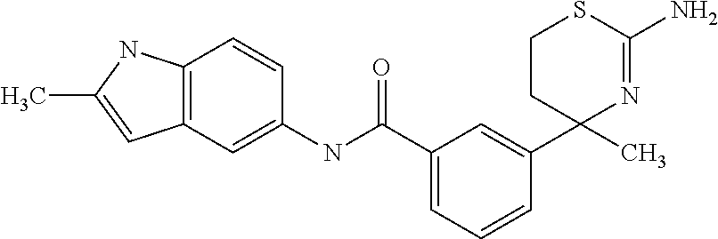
C1(C2(C)N=C(N)SCC2)=CC(C(NC2=CC3=C(C=C2)NC(C)=C3)=O)=CC=C1
